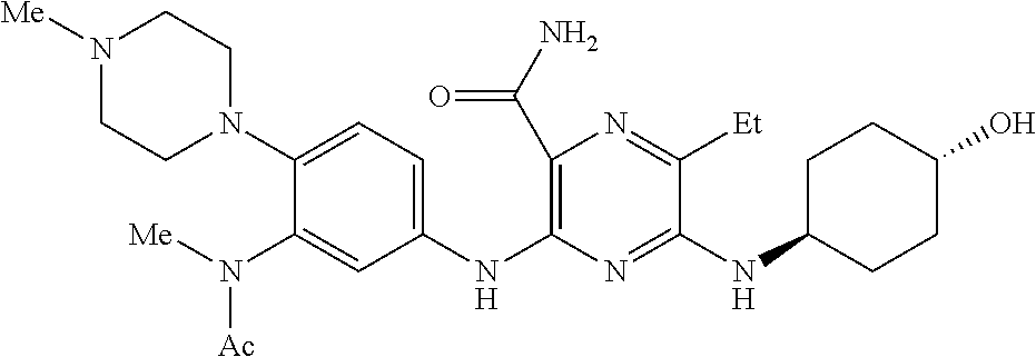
C1(C(N)=O)=C(NC2=CC=C(N3CCN([Me])CC3)C(N([Me])[Ac])=C2)N=C(NC2CCC(O)CC2)C([Et])=N1
